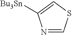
N1=CSC=C1[Bu3Sn]
